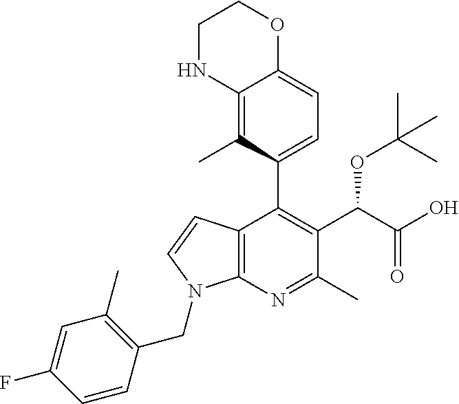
C1=CC(CN2C3=C(C(C4=CC=C5C(=C4C)NCCO5)=C(C(OC(C)(C)C)C(O)=O)C(C)=N3)C=C2)=C(C)C=C1F
